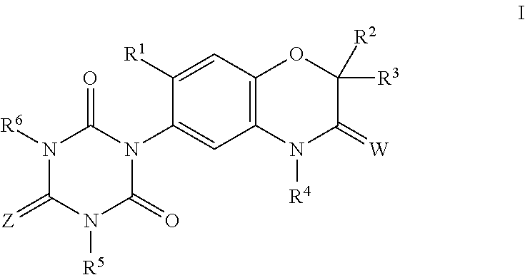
N1([R6])C(=[Z])N([R5])C(=O)N(C2=CC3=C(C=C2[R1])OC([R3])([R2])C(=[W])N3[R4])C1=O
